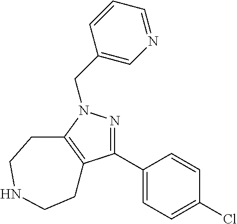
C1=CC=NC=C1CN1N=C(C2=CC=C(Cl)C=C2)C2=C1CCNCC2
